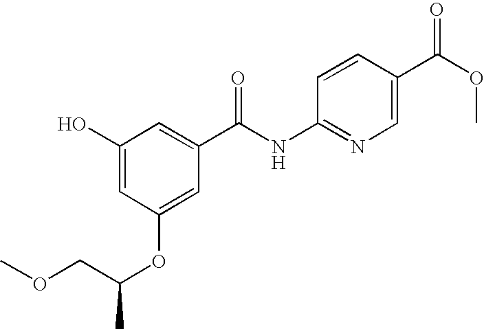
OC1=CC(OC(COC)C)=CC(C(NC2=NC=C(C(OC)=O)C=C2)=O)=C1
